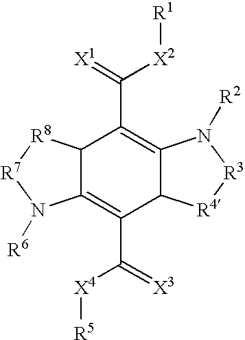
C12C(=C(C(=[X3])[X4][R5])C3C(=C1C(=[X1])[X2][R1])N([R2])[R3][R4]3)N([R6])[R7][R8]2
